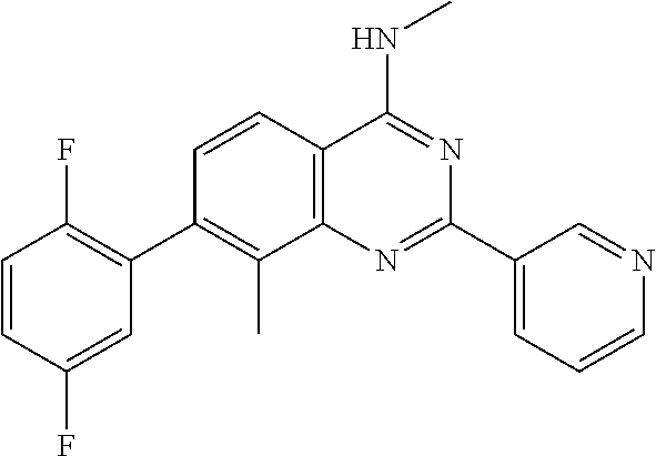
C1(C2=C(F)C=CC(F)=C2)=C(C)C2=C(C=C1)C(NC)=NC(C1=CC=CN=C1)=N2
